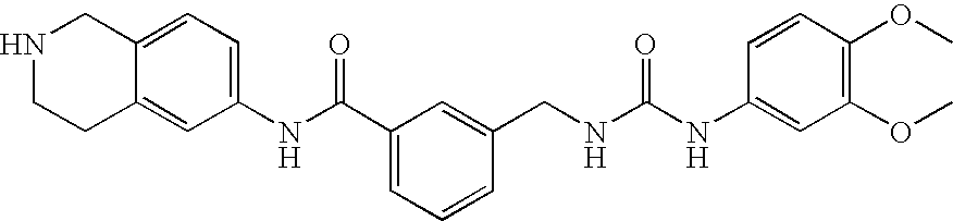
C1(NC(C2=CC=CC(CNC(NC3=CC(OC)=C(OC)C=C3)=O)=C2)=O)=CC=C2C(=C1)CCNC2
